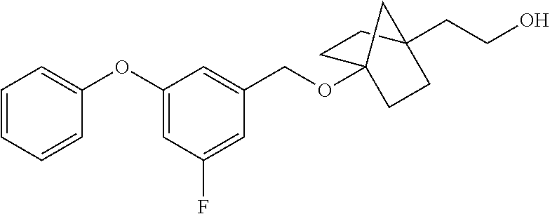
C1=CC=CC(OC2=CC(F)=CC(COC34CCC(CCO)(CC3)C4)=C2)=C1
